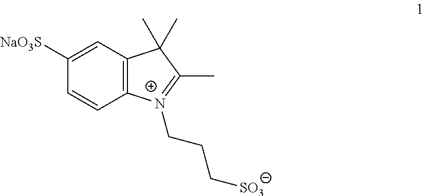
C12=C(C=C([NaO3S])C=C1)C(C)(C)C(C)=[N+]2CCC[SO3]
